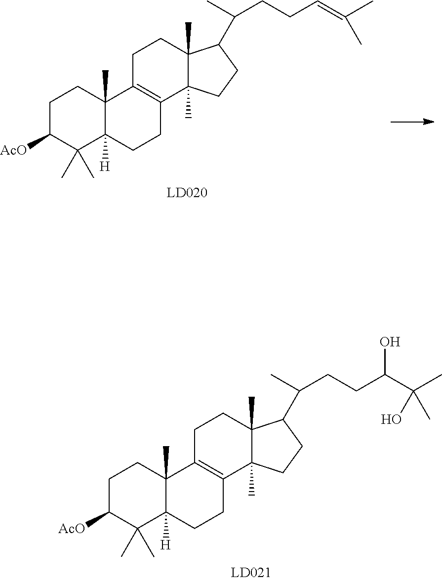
C1C([AcO])C(C)(C)C2([H])C(C)(C1)C1=C(CC2)C2(C)C(C)(CC1)C(C(CCC=C(C)C)C)CC2.C1C([AcO])C(C)(C)C2([H])C(C)(C1)C1=C(CC2)C2(C)C(C)(CC1)C(C(CCC(C(C)(C)O)O)C)CC2
